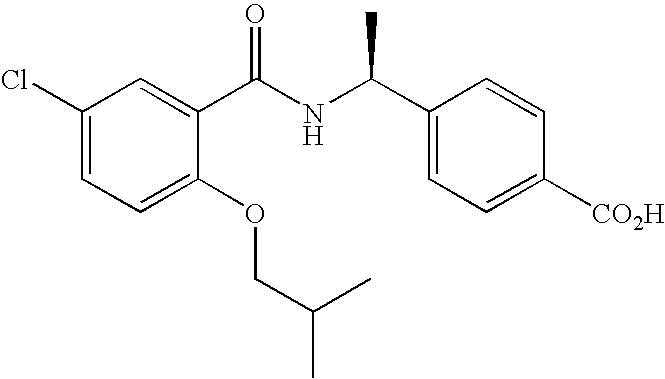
C1(Cl)=CC=C(OCC(C)C)C(C(NC(C2=CC=C([CO2H])C=C2)C)=O)=C1
